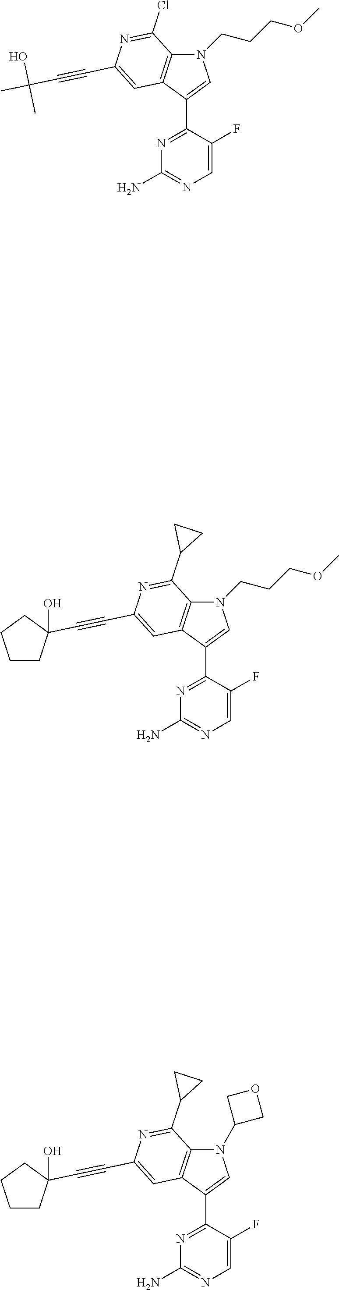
N1(CCCOC)C2=C(C(C3=NC(N)=NC=C3F)=C1)C=C(C#CC(C)(O)C)N=C2Cl.N1(CCCOC)C2=C(C(C3=NC(N)=NC=C3F)=C1)C=C(C#CC1(O)CCCC1)N=C2C1CC1.N1(C2COC2)C2=C(C(C3=NC(N)=NC=C3F)=C1)C=C(C#CC1(O)CCCC1)N=C2C1CC1
